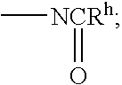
C[NCRh]=O
